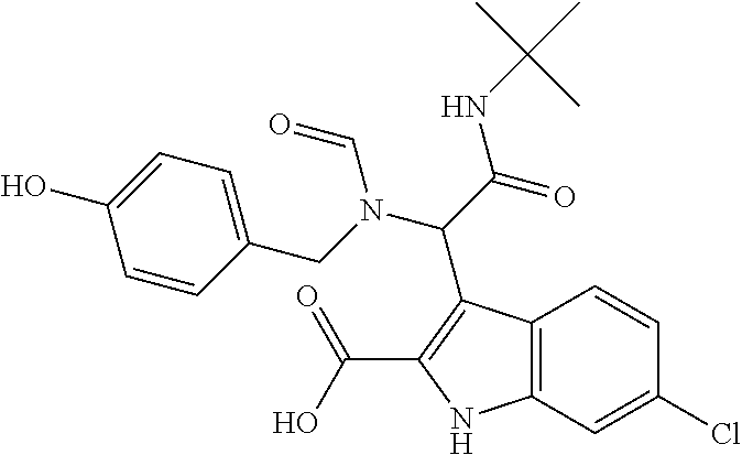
C12=C(C=C(Cl)C=C1)NC(C(O)=O)=C2C(C(=O)NC(C)(C)C)N(CC1=CC=C(O)C=C1)C=O
